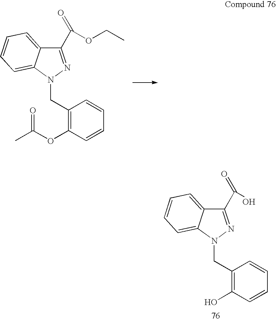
C1(C(=O)O)=NN(CC2=C(O)C=CC=C2)C2=CC=CC=C12.C1(C(=O)OCC)=NN(CC2=C(OC(C)=O)C=CC=C2)C2=CC=CC=C12
